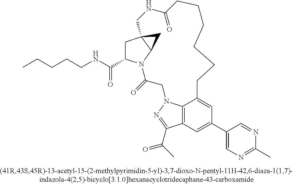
C1C23C(N(C(=O)CN4C5=C(C(C(C)=O)=N4)C=C(C4=CN=C(C)N=C4)C=C5CCCCCCC(=O)NC2)C1C(=O)NCCCCC)C3
